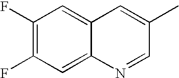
C1(F)=C(F)C=C2C(=C1)C=C(C)C=N2
